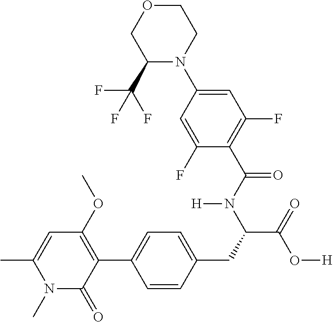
CC1=CC(OC)=C(C2=CC=C(CC(C(=O)O[H])N(C(C3=C(F)C=C(N4CCOCC4C(F)(F)F)C=C3F)=O)[H])C=C2)C(=O)N1C
